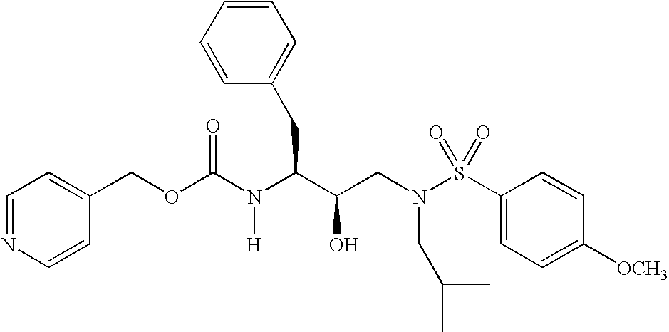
O(C(N(C(C(CN(S(C1=CC=C([OCH3])C=C1)(=O)=O)CC(C)C)O)CC1=CC=CC=C1)[H])=O)CC1=CC=NC=C1
